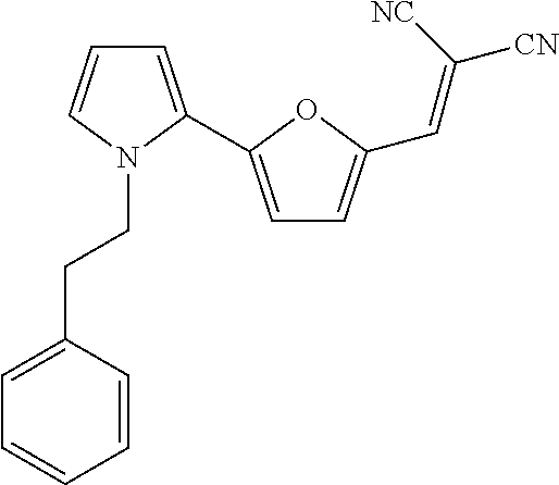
C1=C(C2=CC=C(C=C([CN])[NC])O2)N(CCC2=CC=CC=C2)C=C1
